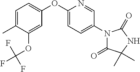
C1=C(C)C(OC(F)(F)F)=CC(OC2=CC=C(N3C(=O)C(C)(C)NC3=O)C=N2)=C1
